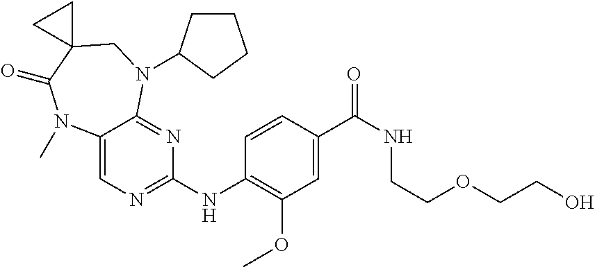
C1(NC2=NC=C3C(=N2)N(C2CCCC2)CC2(C(=O)N3C)CC2)=C(OC)C=C(C(NCCOCCO)=O)C=C1
